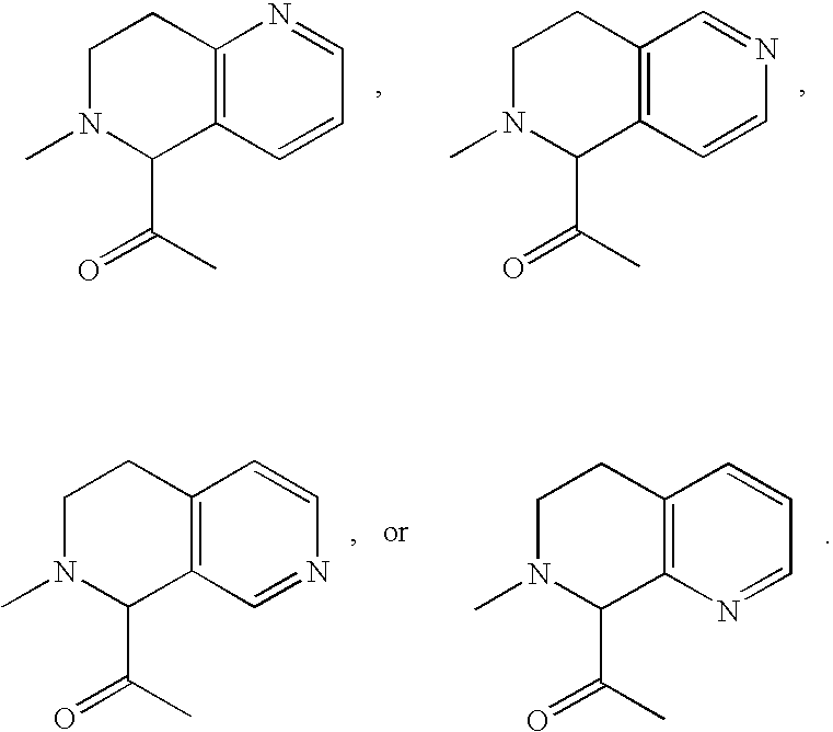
C1CC2=C(C(C(C)=O)N1C)C=CN=C2.C1CC2=C(C(C(C)=O)N1C)C=CC=N2.C1CC2=C(C(C(C)=O)N1C)N=CC=C2.C1CC2=C(C(C(C)=O)N1C)C=NC=C2
